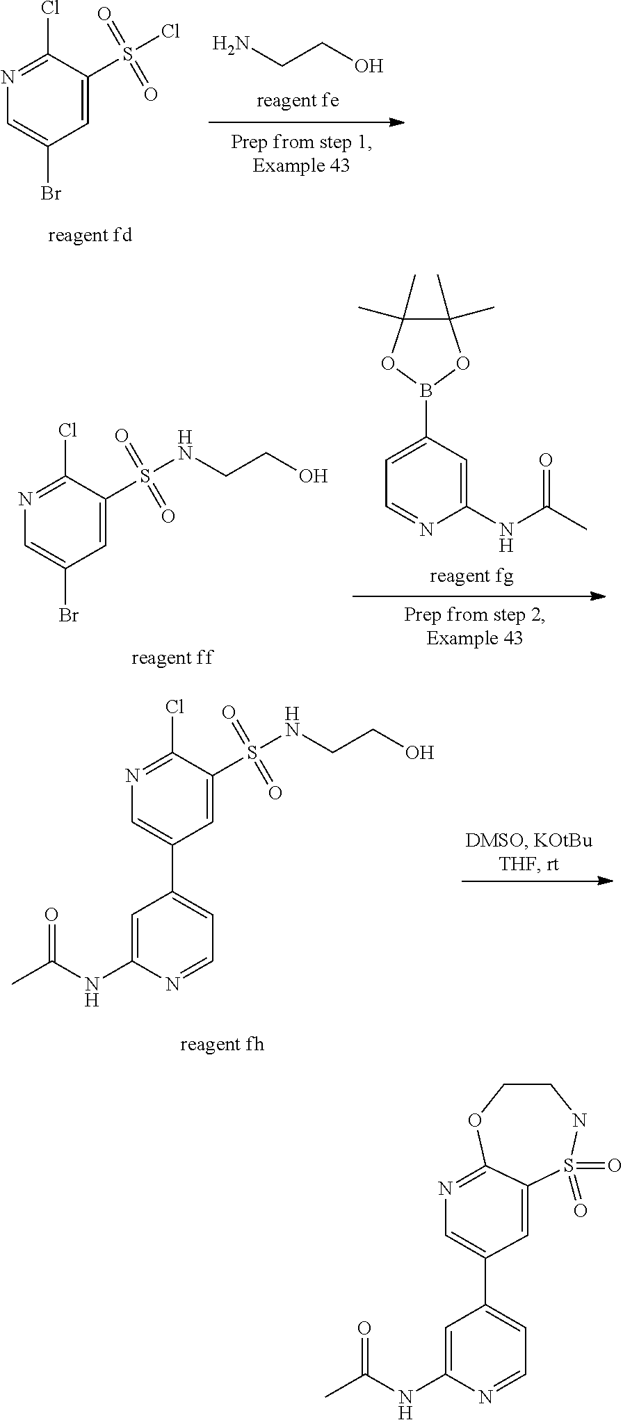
C1=C(S(Cl)(=O)=O)C(Cl)=NC=C1Br.NCCO.C1(NC(C)=O)=CC(B2OC(C)(C)C(C)(C)O2)=CC=N1.C1=C(S(=O)(=O)NCCO)C(Cl)=NC=C1Br.C1(NC(C)=O)=CC(C2=CN=C(Cl)C(S(=O)(=O)NCCO)=C2)=CC=N1.C1(NC(C)=O)=CC(C2=CN=C3C(=C2)S(=O)(=O)NCCO3)=CC=N1
